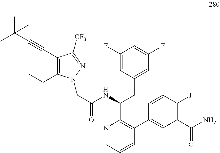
C1(F)=CC(CC(C2=C(C3=CC(C(N)=O)=C(F)C=C3)C=CC=N2)NC(CN2C(CC)=C(C#CC(C)(C)C)C([CF3])=N2)=O)=CC(F)=C1
